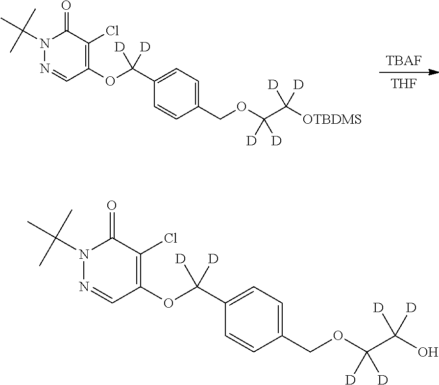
[TBAF].[THF].N1(C(C)(C)C)N=CC(OC(C2=CC=C(COC(C([OTBDMS])([D])[D])([D])[D])C=C2)([D])[D])=C(Cl)C1=O.N1(C(C)(C)C)N=CC(OC(C2=CC=C(COC(C(O)([D])[D])([D])[D])C=C2)([D])[D])=C(Cl)C1=O
